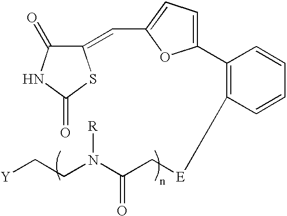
C1(=CC2=CC=C(C3=C([E]CC(N(CC[Y])[R])=O)C=CC=C3)O2)C(=O)NC(=O)S1
